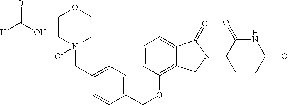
C(OC1=C2C(=CC=C1)C(=O)N(C1C(=O)NC(=O)CC1)C2)C1=CC=C(C[N+]2([O-])CCOCC2)C=C1.OC(=O)[H]
